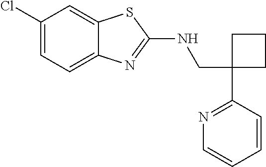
C1(CNC2=NC3=CC=C(Cl)C=C3S2)(C2=NC=CC=C2)CCC1
